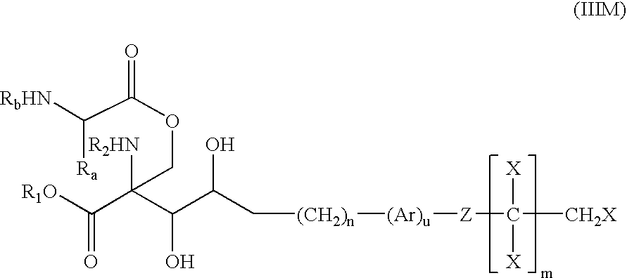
C([Ra])(C(OCC([R2HN])(C(=O)[R1O])C(C(C[(CH2)n][(Ar)u][Z]C([CH2X])([X])[X])O)O)=O)[RbHN]
